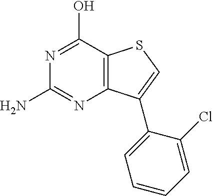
C12=C(C(O)=NC(N)=N1)SC=C2C1=CC=CC=C1Cl
